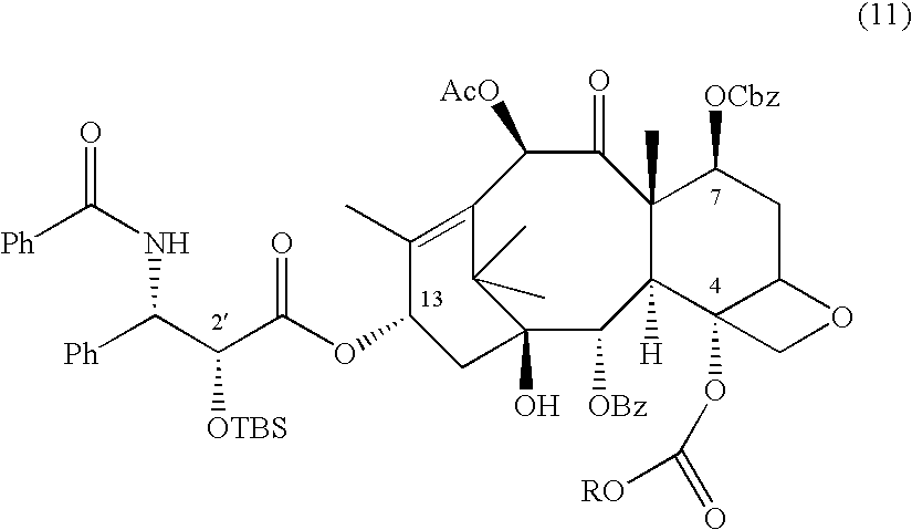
C12(O)C([OBz])C3([H])C(C)(C(=O)C([AcO])C(=C(C)C(OC(C(C([Ph])NC(=O)[Ph])[OTBS])=O)C1)C2(C)C)C([OCbz])CC1C3(OC(=O)[RO])CO1
